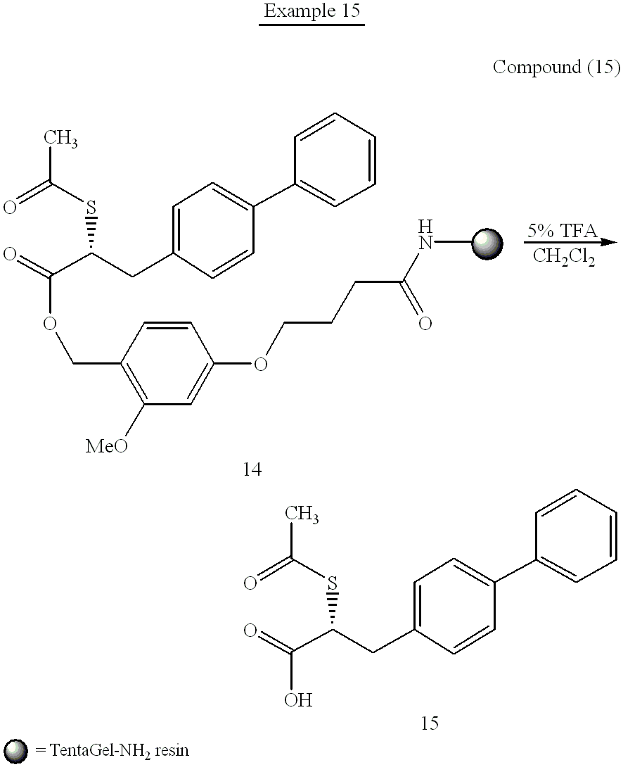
C(C(CC1=CC=C(C2=CC=CC=C2)C=C1)SC(C)=O)(=O)OCC1=C([MeO])C=C(OCCCC(=O)NC)C=C1.C(C(CC1=CC=C(C2=CC=CC=C2)C=C1)SC(C)=O)(=O)O
